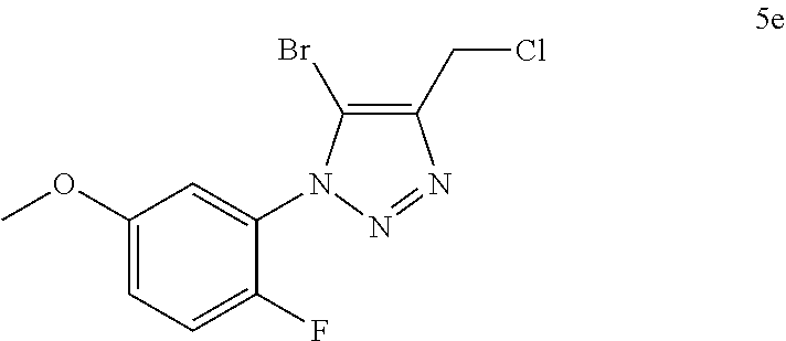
C1(N2C(Br)=C(CCl)N=N2)=CC(OC)=CC=C1F
